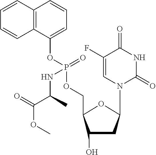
C1(O)CC(N2C(=O)NC(=O)C(F)=C2)OC1COP(OC1=CC=CC2=C1C=CC=C2)(=O)NC(C(OC)=O)C
